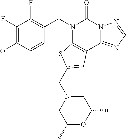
C1(F)=C(OC)C=CC(CN2C3=C(C4=NC=NN4C2=O)C=C(CN2CC(C)OC(C)C2)S3)=C1F
